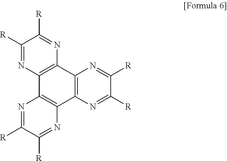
C1([R])=NC2=C(N=C1[R])C1=C(C3=C2N=C([R])C([R])=N3)N=C([R])C([R])=N1
